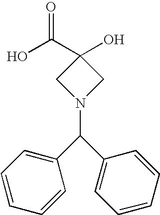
C1(O)(C(O)=O)CN(C(C2=CC=CC=C2)C2=CC=CC=C2)C1
